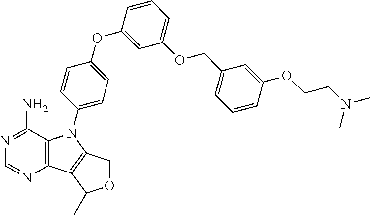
C12=C(C(N)=NC=N1)N(C1=CC=C(OC3=CC(OCC4=CC=CC(OCCN(C)C)=C4)=CC=C3)C=C1)C1=C2C(C)OC1
